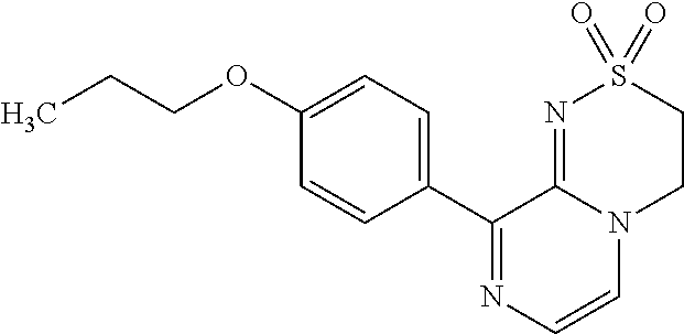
C1(C2=NC=CN3C2=NS(=O)(=O)CC3)=CC=C(OCCC)C=C1
